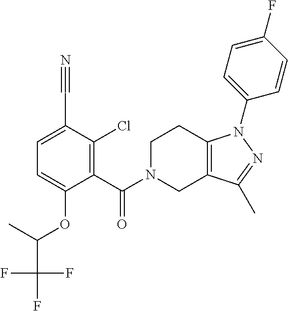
C1=C(C#N)C(Cl)=C(C(N2CC3=C(CC2)N(C2=CC=C(F)C=C2)N=C3C)=O)C(OC(C(F)(F)F)C)=C1
